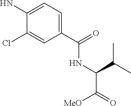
C1(C(=O)NC(C(=O)[MeO])C(C)C)=CC=C(N)C(Cl)=C1
